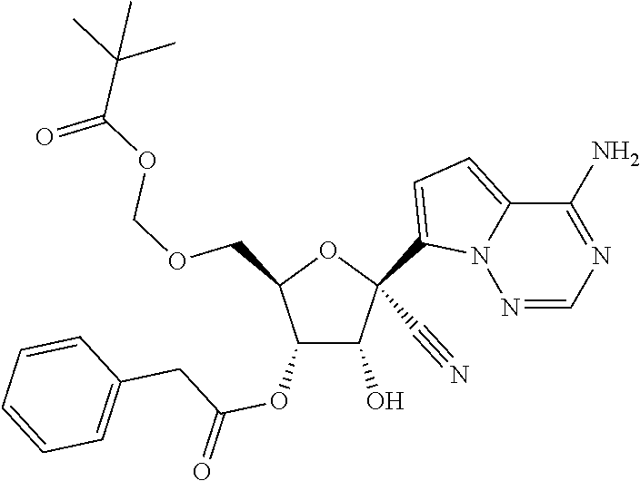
O(CC1C(OC(CC2=CC=CC=C2)=O)C(O)C(C#N)(C2=CC=C3N2N=CN=C3N)O1)COC(C(C)(C)C)=O
